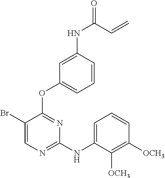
C1(Br)=CN=C(NC2=CC=CC([OCH3])=C2[OCH3])N=C1OC1=CC=CC(NC(=O)C=C)=C1
